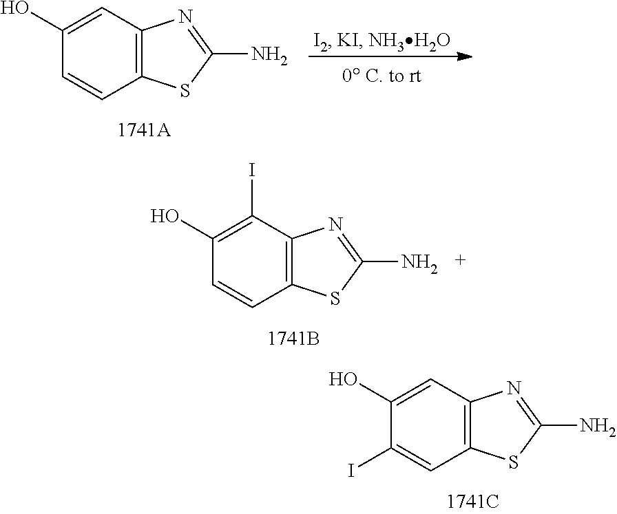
C1(O)=C(I)C2=C(C=C1)SC(N)=N2.C1(O)=CC2=C(C=C1I)SC(N)=N2.C1(O)=CC2=C(C=C1)SC(N)=N2
